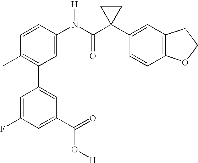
C1(N(C(C2(C3=CC4=C(C=C3)OCC4)CC2)=O)[H])=CC(C2=CC(C(=O)O[H])=CC(F)=C2)=C(C)C=C1
